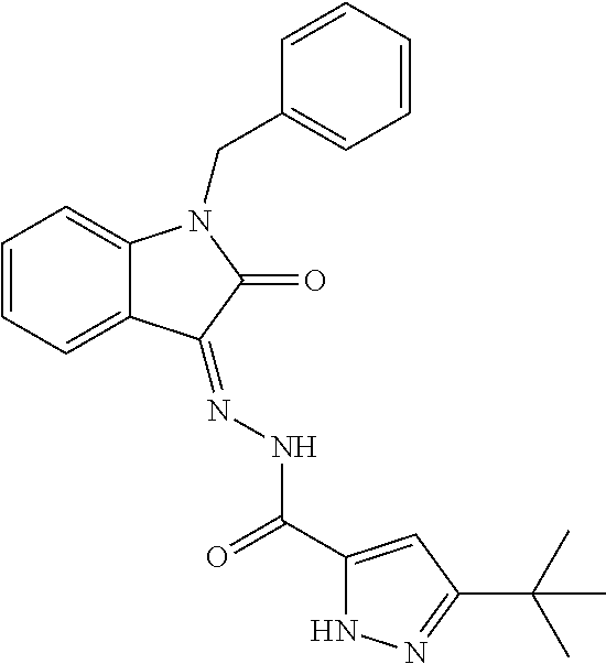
C1=CC=C2C(=C1)N(CC1=CC=CC=C1)C(=O)C2=NNC(C1=CC(C(C)(C)C)=NN1)=O
